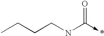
CCCCNC(->*)=O
